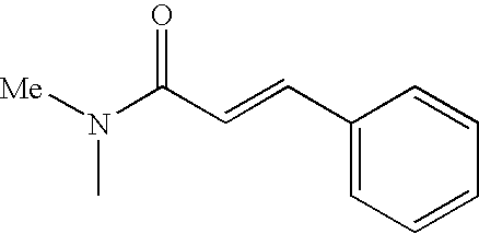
C(=CC1=CC=CC=C1)C(N(C)[Me])=O
